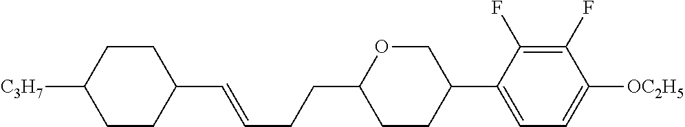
C1CC([C3H7])CCC1C=CCCC1CCC(C2=CC=C([OC2H5])C(F)=C2F)CO1
